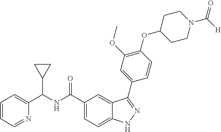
C1=CC=NC(C(NC(C2=CC=C3C(=C2)C(C2=CC(OC)=C(OC4CCN(C([H])=O)CC4)C=C2)=NN3)=O)C2CC2)=C1
